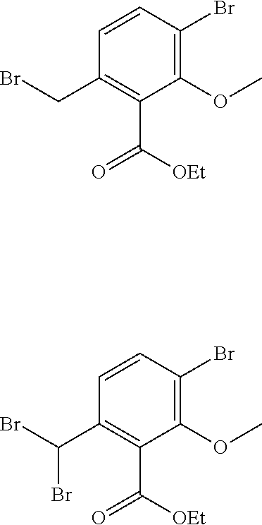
BrCC1=C(C(=O)[OEt])C(OC)=C(Br)C=C1.BrC(C1=C(C(=O)[OEt])C(OC)=C(Br)C=C1)Br
